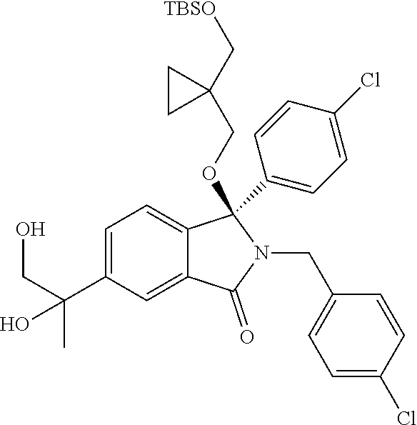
C1=C(C(CO)(C)O)C=C2C(=C1)C(C1=CC=C(Cl)C=C1)(OCC1(C[TBSO])CC1)N(CC1=CC=C(Cl)C=C1)C2=O
